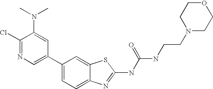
C1(C2=CC=C3C(=C2)SC(NC(NCCN2CCOCC2)=O)=N3)=CN=C(Cl)C(N(C)C)=C1
